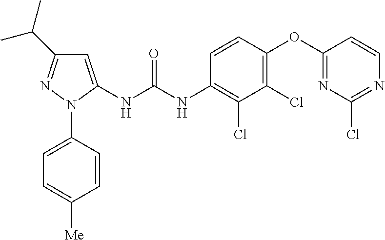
C(C1=NN(C2=CC=C([Me])C=C2)C(NC(NC2=C(Cl)C(Cl)=C(OC3=NC(Cl)=NC=C3)C=C2)=O)=C1)(C)C
